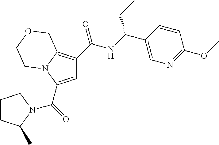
C1=C(C(=O)N2C(C)CCC2)N2C(=C1C(NC(C1=CN=C(OC)C=C1)CC)=O)COCC2
